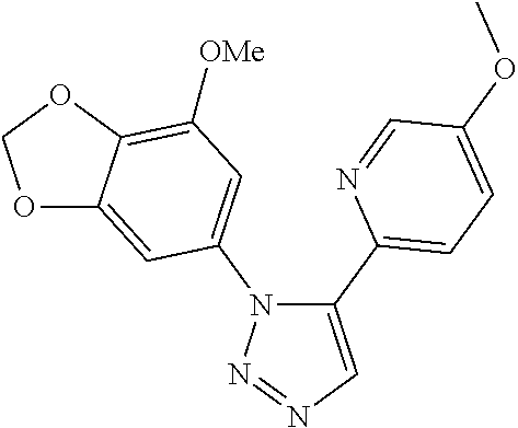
C1(C2=CC=C(OC)C=N2)=CN=NN1C1=CC([OMe])=C2C(=C1)OCO2
